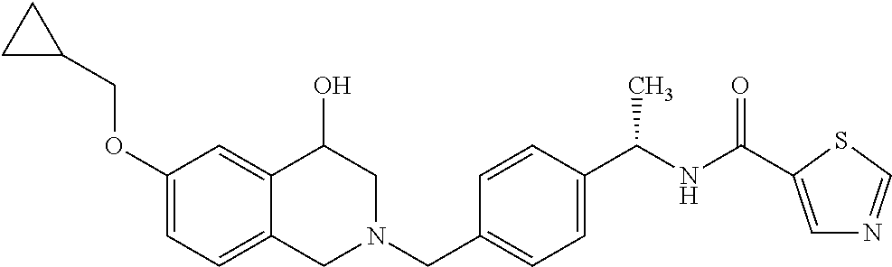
C1(OCC2CC2)=CC=C2C(=C1)C(O)CN(CC1=CC=C(C(NC(=O)C3=CN=CS3)C)C=C1)C2
